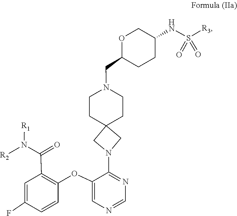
C1=NC=C(OC2=C(C(N([R1])[R2])=O)C=C(F)C=C2)C(N2CC3(C2)CCN(CC2CCC(NS(=O)([R3])=O)CO2)CC3)=N1
